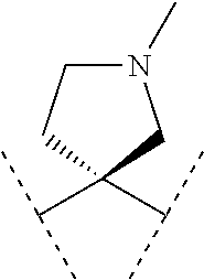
C(C1(C(C)C)CN(C)CC1)(C)C
